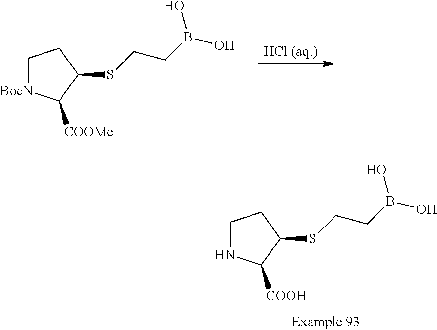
[HCl (aq.)].C1[BocN]C([COOMe])C(SCCB(O)O)C1.C1NC([COOH])C(SCCB(O)O)C1
